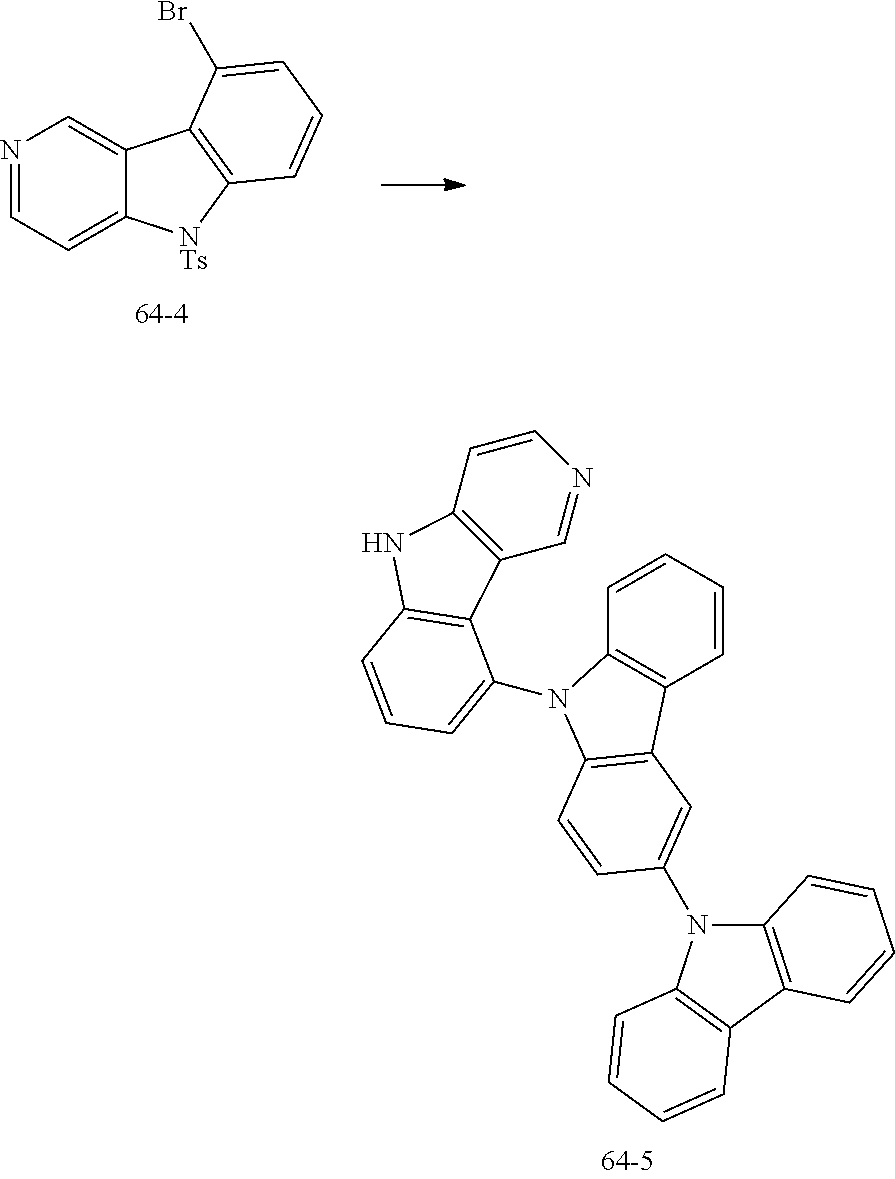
N1=CC=C2C(=C1)C1=C([NTs]2)C=CC=C1Br.C1=CC=CC2=C1N(C1=CC=CC3=C1C1=C(C=CN=C1)N3)C1=C2C=C(N2C3=C(C4=C2C=CC=C4)C=CC=C3)C=C1
